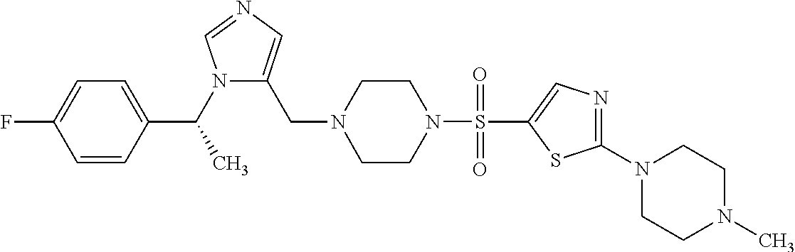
C1=CC(C(C)N2C(CN3CCN(S(C4=CN=C(N5CCN(C)CC5)S4)(=O)=O)CC3)=CN=C2)=CC=C1F
